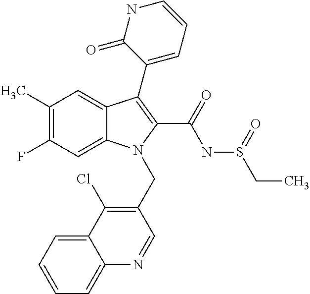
C12=CC(F)=C(C)C=C1C(C1=CC=CNC1=O)=C(C(=O)NS(CC)=O)N2CC1=C(Cl)C2=CC=CC=C2N=C1
